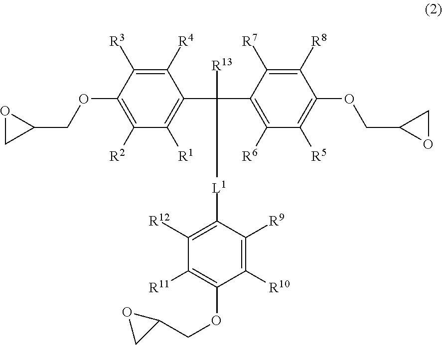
C1([R4])=C([R3])C(OCC2OC2)=C([R2])C([R1])=C1C([R13])([L1]C1=C([R12])C([R11])=C(OCC2OC2)C([R10])=C1[R9])C1=C([R6])C([R5])=C(OCC2OC2)C([R8])=C1[R7]
